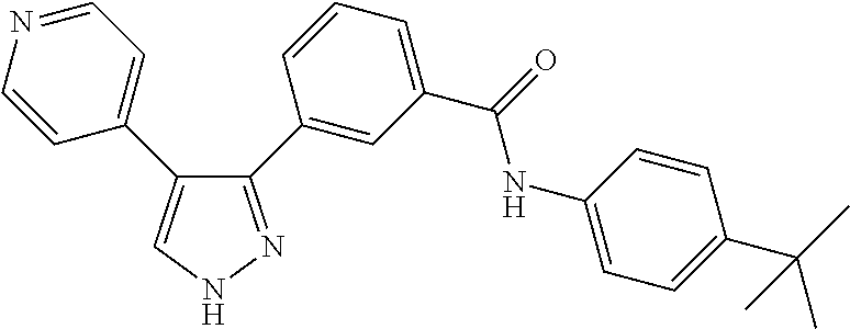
C1=CN=CC=C1C1=CNN=C1C1=CC(C(=O)NC2=CC=C(C(C)(C)C)C=C2)=CC=C1
